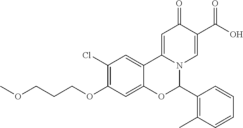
C1(Cl)=C(OCCCOC)C=C2C(=C1)C1=CC(=O)C(C(O)=O)=CN1C(C1=C(C)C=CC=C1)O2
